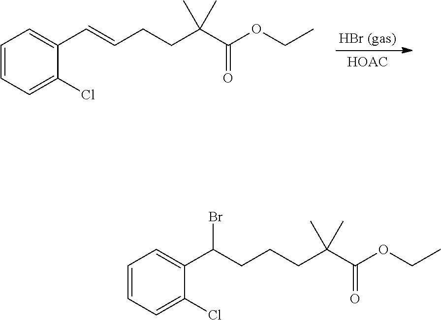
[HOAC].C1=CC=C(Cl)C(C=CCCC(C(OCC)=O)(C)C)=C1.C1=CC=C(Cl)C(C(CCCC(C(OCC)=O)(C)C)Br)=C1
